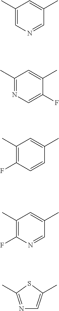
C1(C)=CN=CC(C)=C1.C1(C)=NC=C(F)C(C)=C1.C1(C)=C(F)C=CC(C)=C1.C1(C)=C(F)N=CC(C)=C1.N1=C(C)SC(C)=C1
